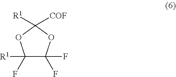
C1(F)([R1])C(F)(F)OC([R1])([COF])O1
